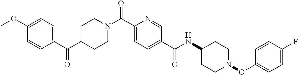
C1CN(C(C2=CC=C(C(=O)NC3CCN(OC4=CC=C(F)C=C4)CC3)C=N2)=O)CCC1C(C1=CC=C(OC)C=C1)=O
